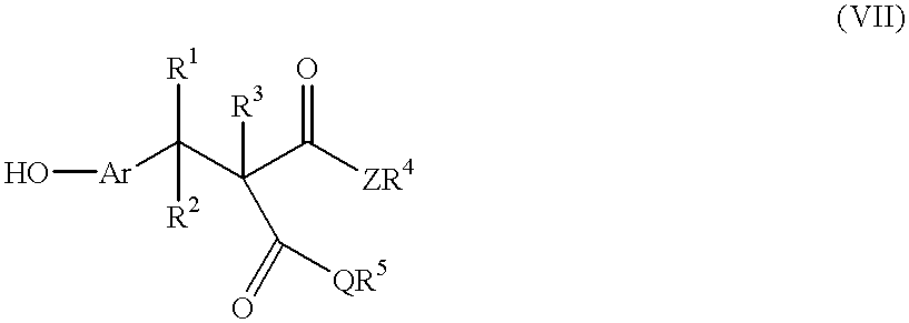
O[Ar]C(C(C([ZR4])=O)([R3])C(=O)[QR5])([R1])[R2]
